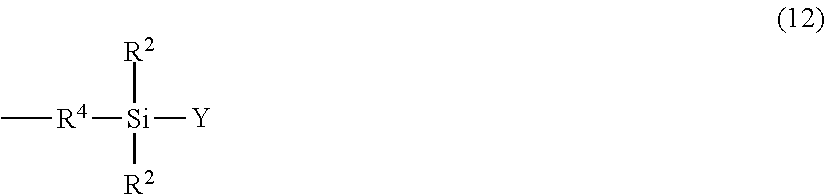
[R4]([Si]([R2])([R2])[Y])C
